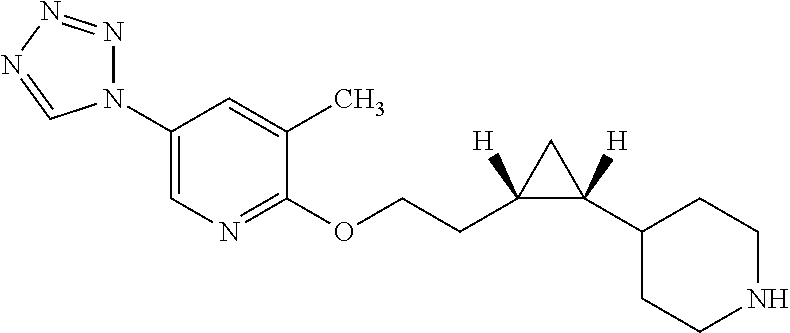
N1(C2=CN=C(OCCC3([H])C(C4CCNCC4)([H])C3)C(C)=C2)N=NN=C1
